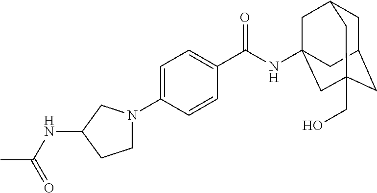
C1=C(N2CCC(NC(C)=O)C2)C=CC(C(NC23CC4CC(CC(CO)(C2)C4)C3)=O)=C1
